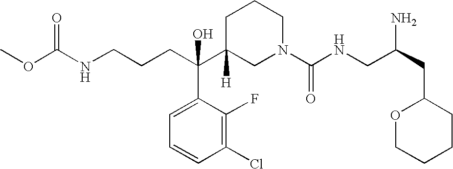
C(C(C1([H])CN(C(NCC(CC2OCCCC2)N)=O)CCC1)(C1=CC=CC(Cl)=C1F)O)CCNC(OC)=O
